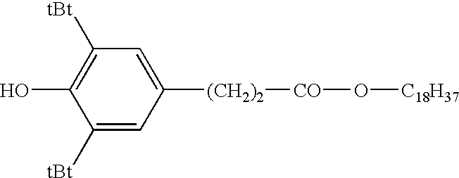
C1([tBt])=CC([(CH2)2][CO]O[C18H37])=CC([tBt])=C1O
